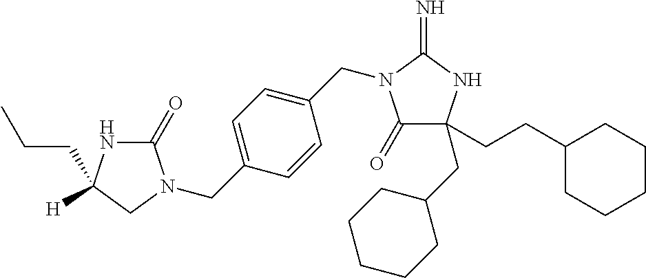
C1(=O)C(CCC2CCCCC2)(CC2CCCCC2)NC(=N)N1CC1=CC=C(CN2C(=O)NC([H])(CCC)C2)C=C1
